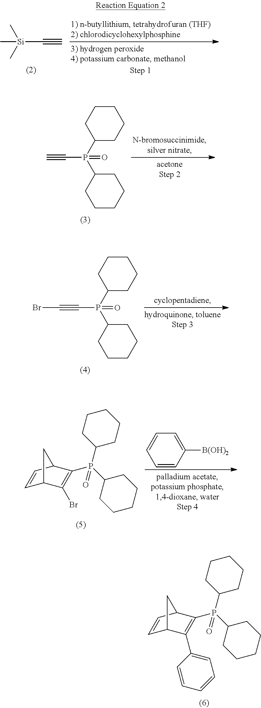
C[Si](C)(C)C#C.C#CP(C1CCCCC1)(C1CCCCC1)=O.C(#CP(C1CCCCC1)(C1CCCCC1)=O)Br.C1=CC2C(P(C3CCCCC3)(C3CCCCC3)=O)=C(Br)C1C2.C1=CC([B(OH)2])=CC=C1.C1=CC2C(P(C3CCCCC3)(C3CCCCC3)=O)=C(C3=CC=CC=C3)C1C2
